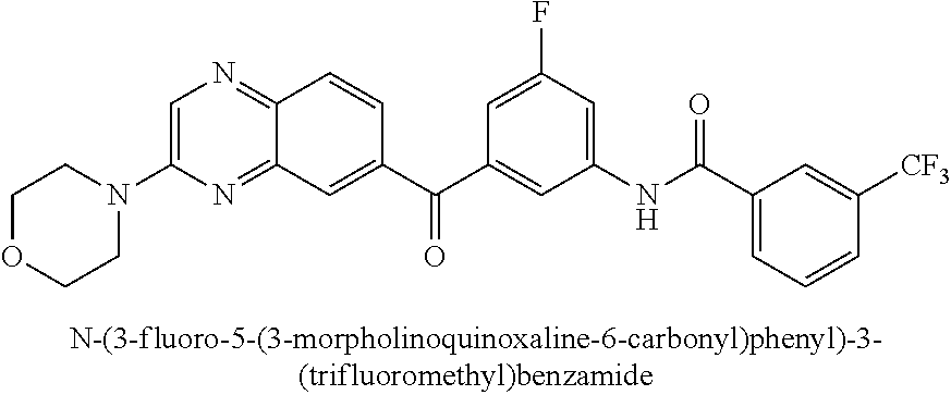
C1=C(N2CCOCC2)N=C2C(=N1)C=CC(C(C1=CC(NC(C3=CC=CC([CF3])=C3)=O)=CC(F)=C1)=O)=C2
